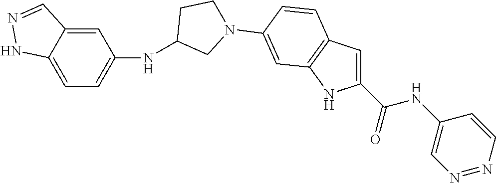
C1=C2C(=CC(NC3CN(C4=CC5=C(C=C4)C=C(C(=O)NC4=CN=NC=C4)N5)CC3)=C1)C=NN2
